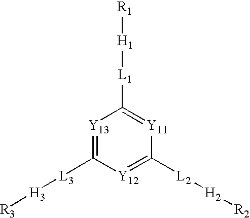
[Y13]1=C([L3][H3][R3])[Y12]=C([L2][H2][R2])[Y11]=C1[L1][H1][R1]
